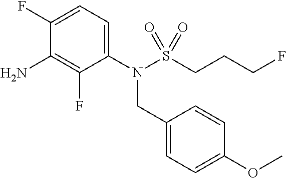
C1(N(S(CCCF)(=O)=O)CC2=CC=C(OC)C=C2)=CC=C(F)C(N)=C1F
